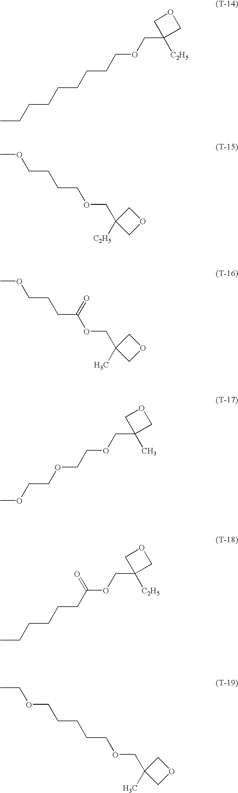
C1C(COCCCCCCCCC)([C2H5])CO1.C1(COCCCCOC)([C2H5])COC1.C1(COC(CCCOC)=O)(C)COC1.C1C(COCCOCCOC)(C)CO1.C1C(COC(CCCCCC)=O)([C2H5])CO1.C1(COCCCCCOCC)(C)COC1
